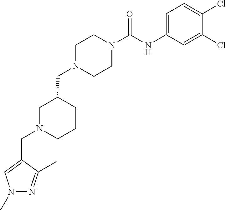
C1N(CC2CN(CC3=CN(C)N=C3C)CCC2)CCN(C(NC2=CC=C(Cl)C(Cl)=C2)=O)C1
